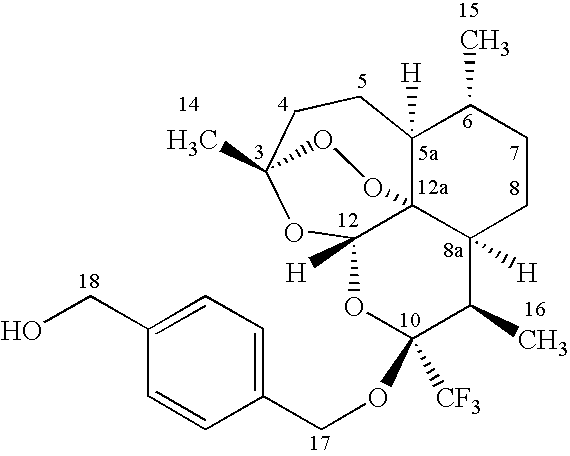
C12([H])C34C([H])(CCC1C)C(C)C(OCC1=CC=C(CO)C=C1)([CF3])OC3([H])OC(C)(CC2)OO4
